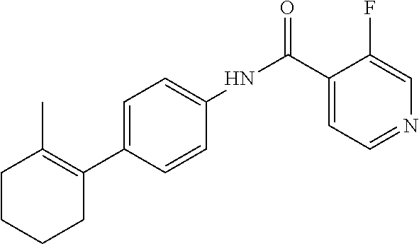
C1CCCC(C2=CC=C(NC(C3=CC=NC=C3F)=O)C=C2)=C1C
